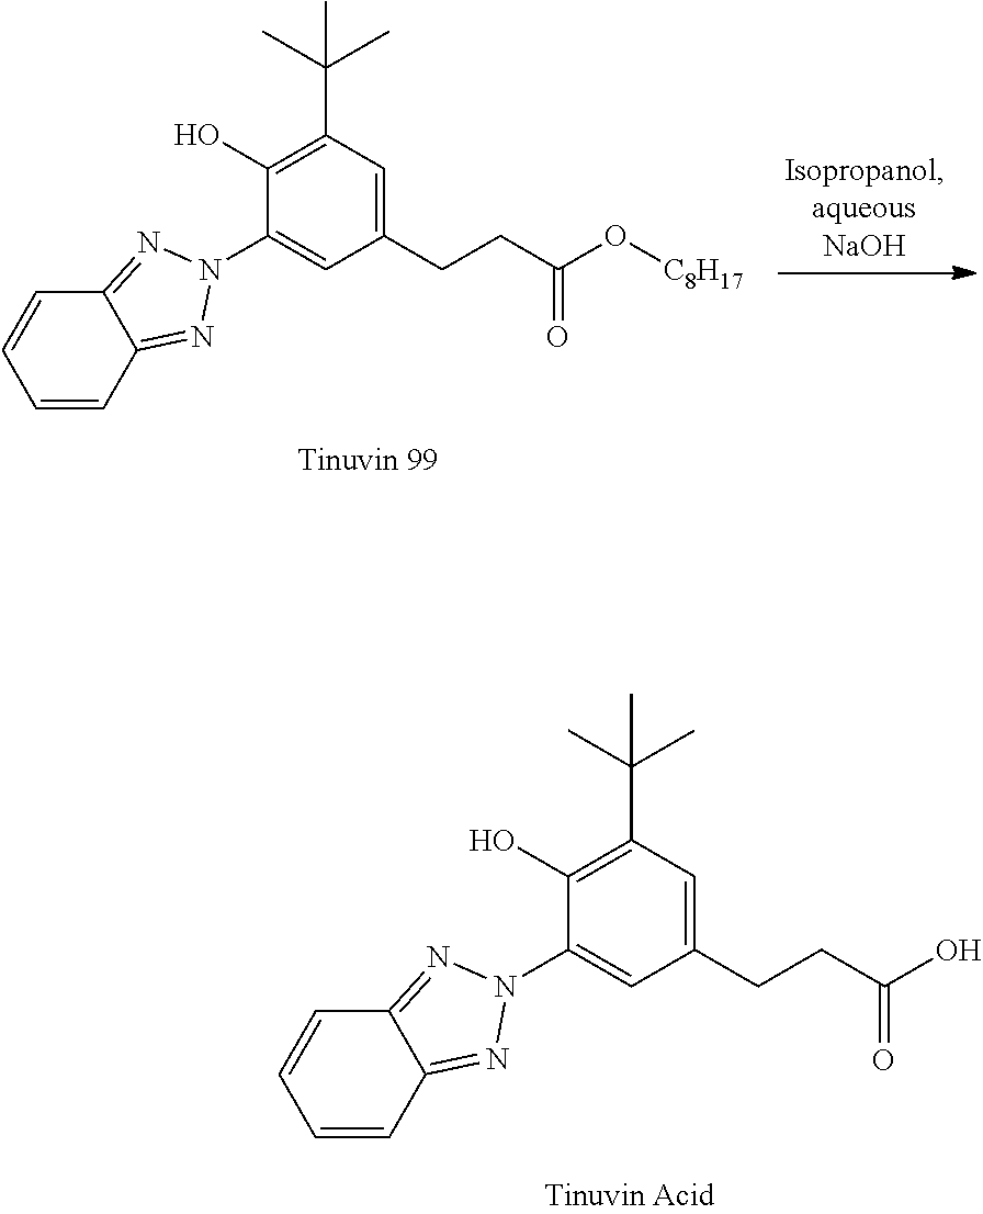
C1=CC2=NN(C3=CC(CCC(O[C8H17])=O)=CC(C(C)(C)C)=C3O)N=C2C=C1.C1=CC2=NN(C3=CC(CCC(O)=O)=CC(C(C)(C)C)=C3O)N=C2C=C1
